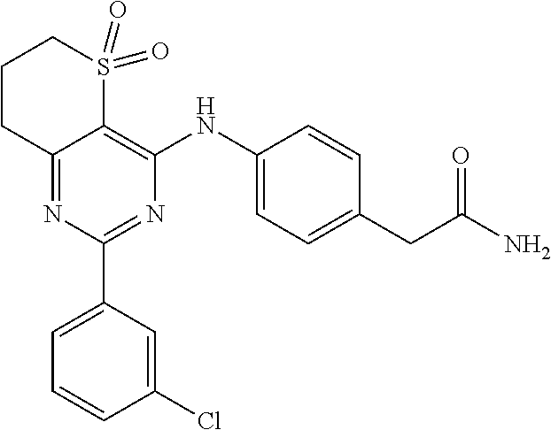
C12=NC(C3=CC=CC(Cl)=C3)=NC(NC3=CC=C(CC(N)=O)C=C3)=C1S(=O)(=O)CCC2
